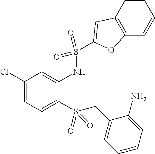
C1(Cl)=CC=C(S(CC2=CC=CC=C2N)(=O)=O)C(NS(C2=CC3=C(C=CC=C3)O2)(=O)=O)=C1
